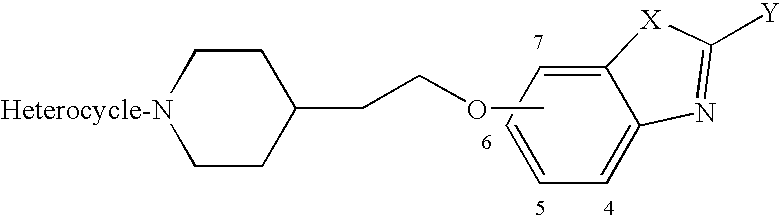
C1=CC=C2C(=C1)N=C([Y])[X]2.COCCC1CC[Heterocycle-N]CC1
